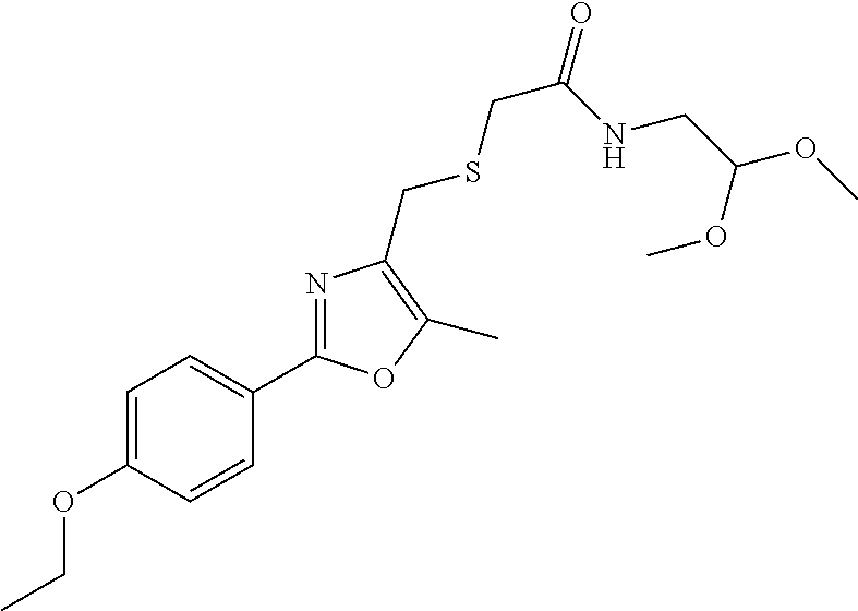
C1=C(OCC)C=CC(C2=NC(CSCC(=O)NCC(OC)OC)=C(C)O2)=C1
